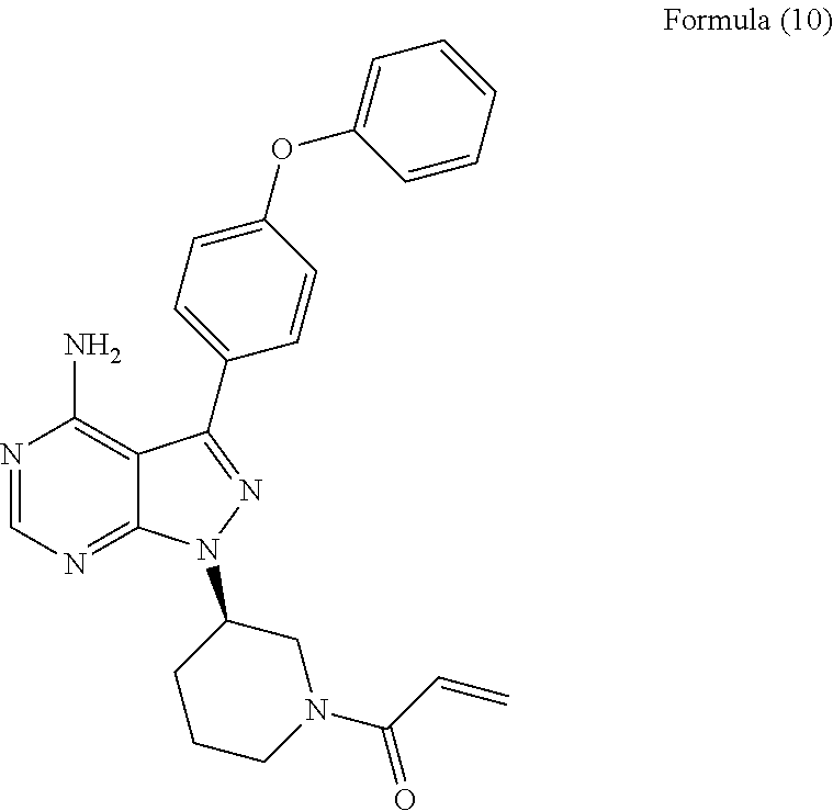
C12=C(N)N=CN=C1N(C1CCCN(C(C=C)=O)C1)N=C2C1=CC=C(OC2=CC=CC=C2)C=C1
